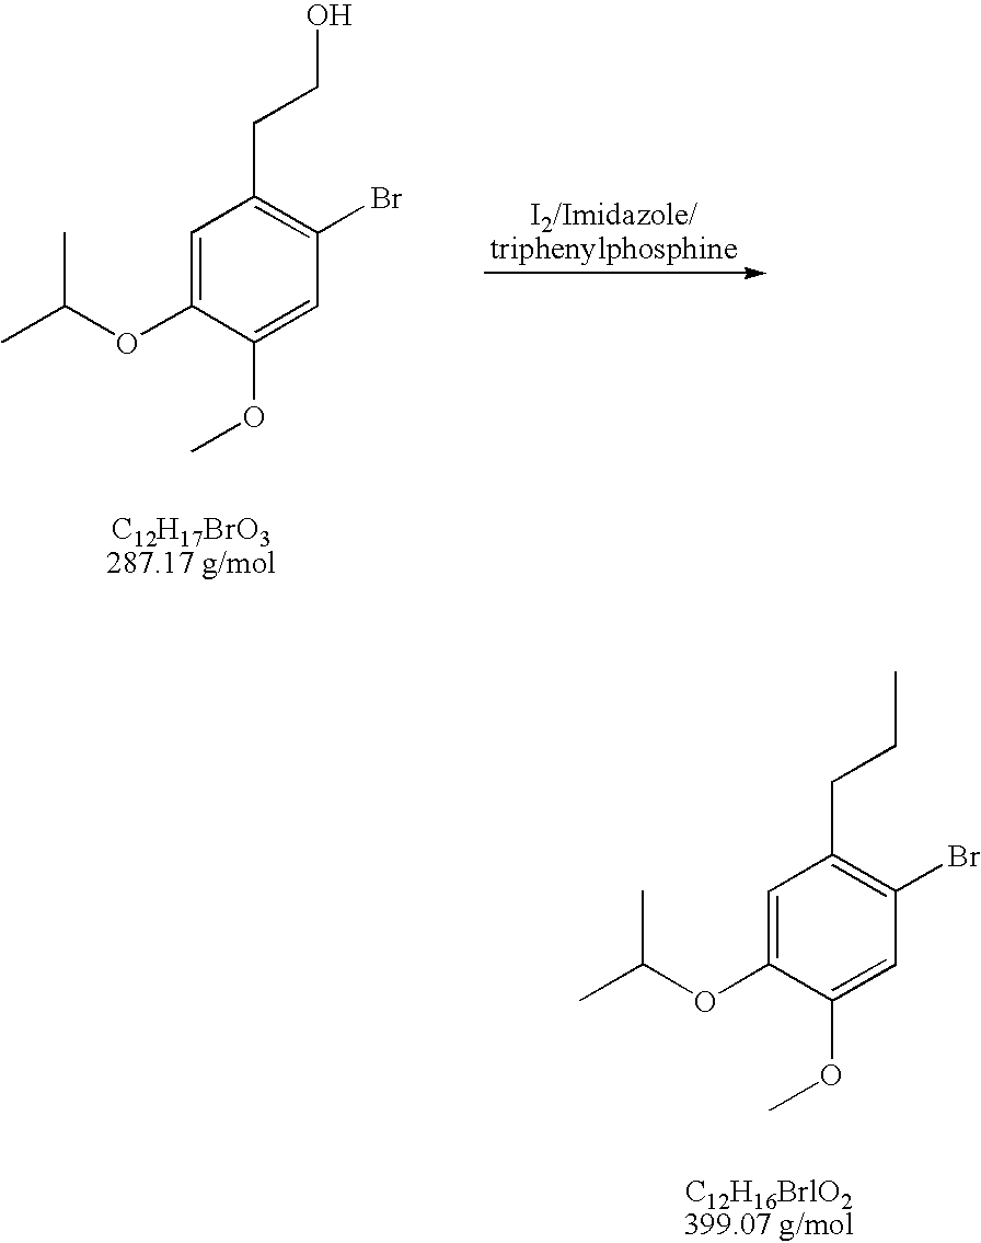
[I2/Imidazole/triphenylphosphine].C1=C(OC(C)C)C(OC)=CC(Br)=C1CCO.C1=C(OC(C)C)C(OC)=CC(Br)=C1CCC
